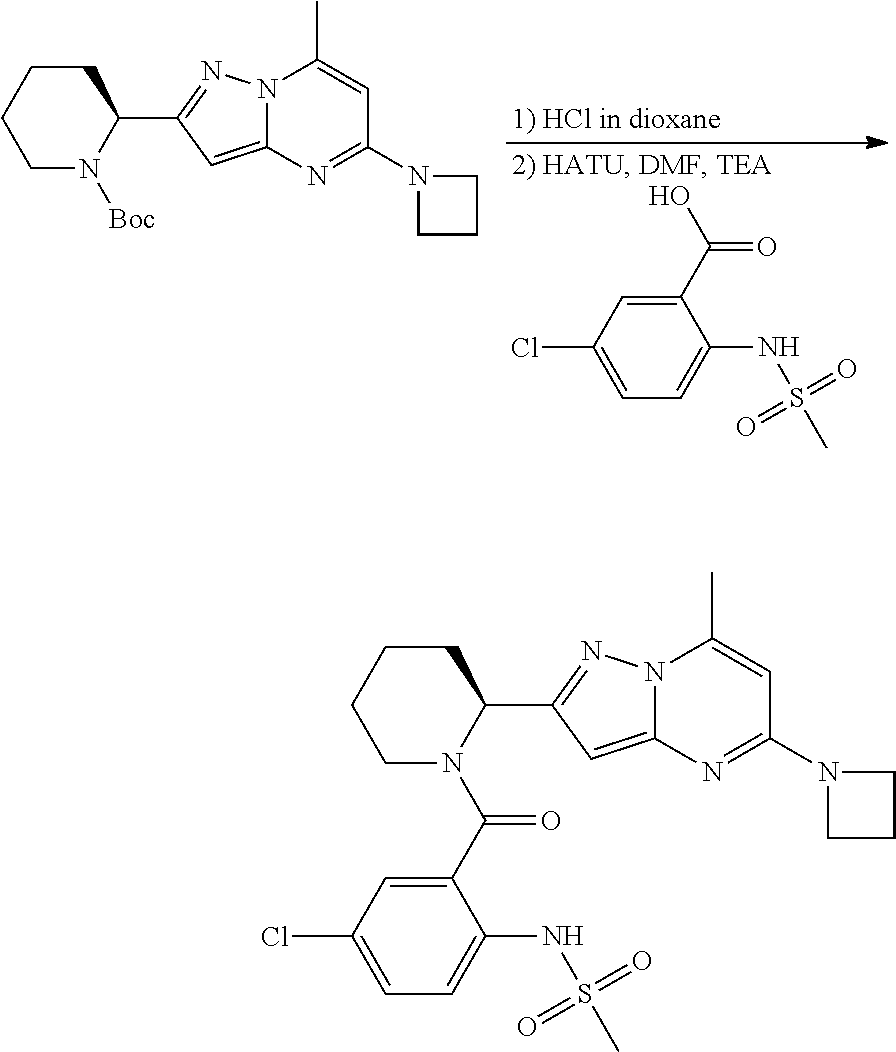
C1CCC(C2=NN3C(=C2)N=C(N2CCC2)C=C3C)N([Boc])C1.C1(Cl)=CC=C(NS(C)(=O)=O)C(C(O)=O)=C1.C1CCC(C2=NN3C(=C2)N=C(N2CCC2)C=C3C)N(C(C2=CC(Cl)=CC=C2NS(C)(=O)=O)=O)C1
